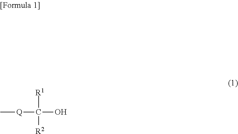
C[Q]C([R1])(O)[R2]
